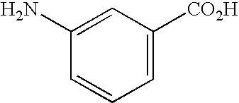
C1(N)=CC([CO2H])=CC=C1
